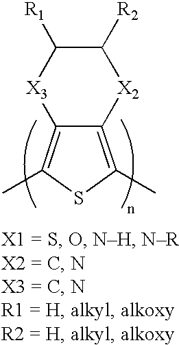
C12=C(C)SC(C)=C1[X3]C([R1])C([R2])[X2]2
